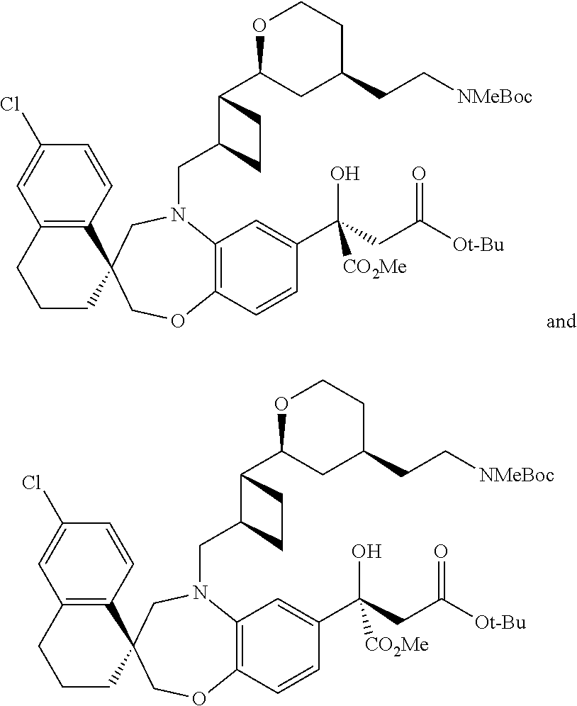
C12=C(C=CC(Cl)=C1)C1(CCC2)COC2=C(N(CC3C(C4CC(CC[NMeBoc])CCO4)CC3)C1)C=C(C(CC([Ot-Bu])=O)(O)[CO2Me])C=C2.C12=C(C=CC(Cl)=C1)C1(CCC2)COC2=C(N(CC3C(C4CC(CC[NMeBoc])CCO4)CC3)C1)C=C(C(CC([Ot-Bu])=O)(O)[CO2Me])C=C2
